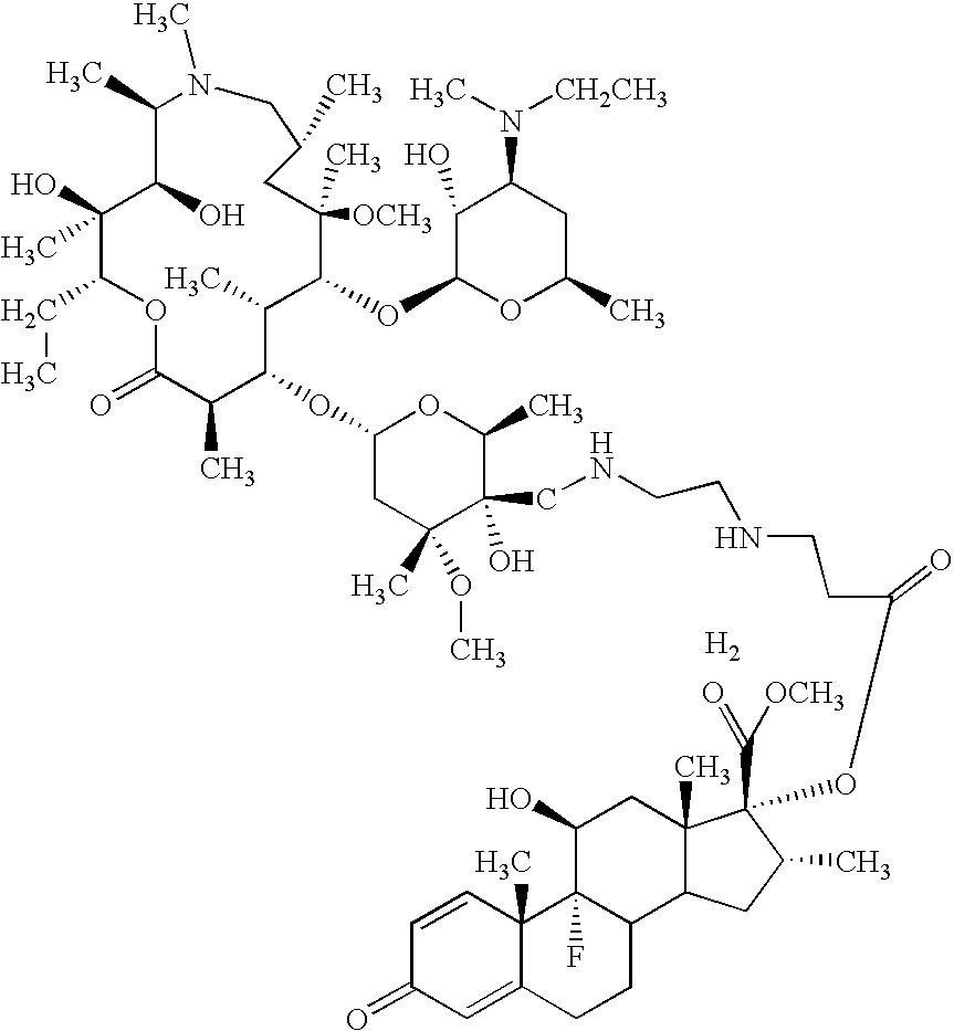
C1(O)(C)C(CC)OC(=O)C(C)C(OC2CC(C)(OC)C(O)(CNCCNCCC(OC3(C(=O)[OCH3])C4(C)C(C5CCC6=CC(=O)C=CC6(C)C5(F)C(O)C4)CC3C)=O)C(C)O2)C(C)C(OC2C(O)C(N(C)[CH2CH3])CC(C)O2)C(C)([OCH3])CC(C)CN(C)C(C)C1O.[H2]
